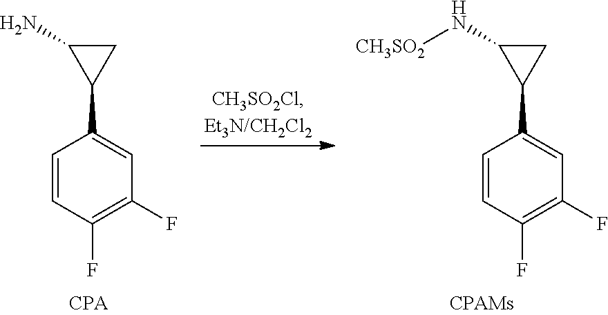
C1=CC(F)=C(F)C=C1C1CC1N.C1=CC(F)=C(F)C=C1C1CC1N[CH3SO2]
